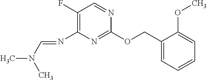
C1(F)=C(N=CN(C)C)N=C(OCC2=CC=CC=C2OC)N=C1
